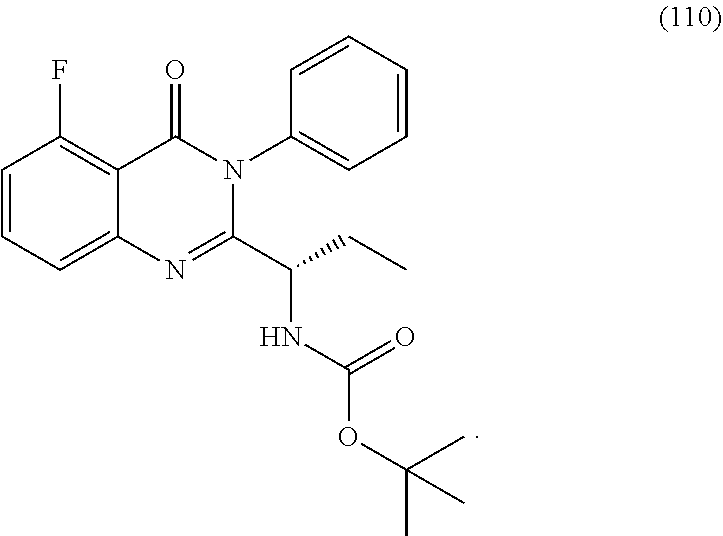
C1=CC=C2C(=C1F)C(=O)N(C1=CC=CC=C1)C(C(CC)NC(=O)OC(C)(C)C)=N2
